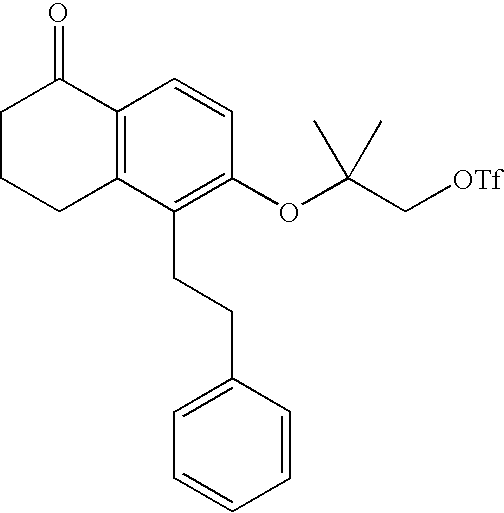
C12=C(C(CCC3=CC=CC=C3)=C(OC(C[OTf])(C)C)C=C1)CCCC2=O
